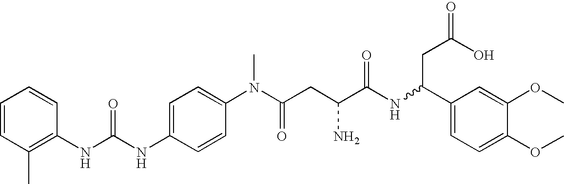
C1=C(NC(NC2=C(C)C=CC=C2)=O)C=CC(N(C(CC(C(NC(C2=CC=C(OC)C(OC)=C2)CC(=O)O)=O)N)=O)C)=C1
